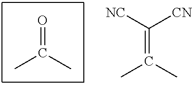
O=C(C)C.C(=C(C)C)([NC])[CN]
